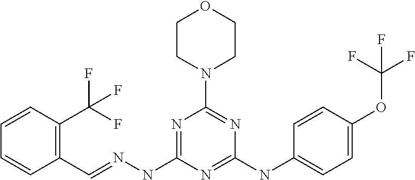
C1=CC(C=NNC2=NC(N3CCOCC3)=NC(NC3=CC=C(OC(F)(F)F)C=C3)=N2)=C(C(F)(F)F)C=C1
